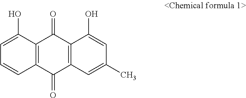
C1=C(O)C2=C(C=C1)C(=O)C1=C(C2=O)C(O)=CC(C)=C1
